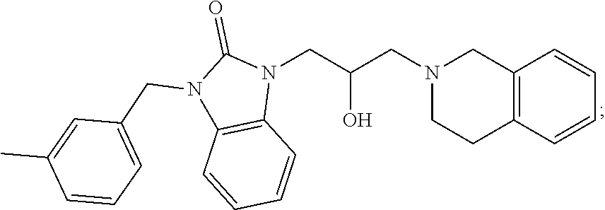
C12=C(C=CC=C1)CCN(CC(CN1C(=O)N(CC3=CC=CC(C)=C3)C3=C1C=CC=C3)O)C2
